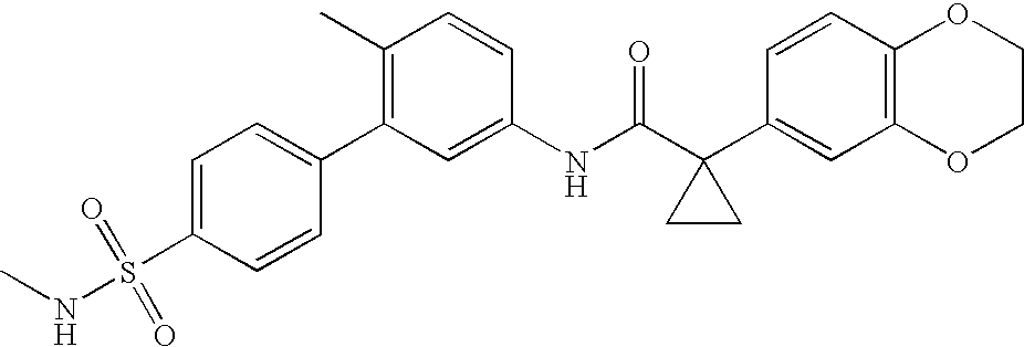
N(C(C1(C2=CC3=C(C=C2)OCCO3)CC1)=O)C1=CC(C2=CC=C(S(NC)(=O)=O)C=C2)=C(C)C=C1
